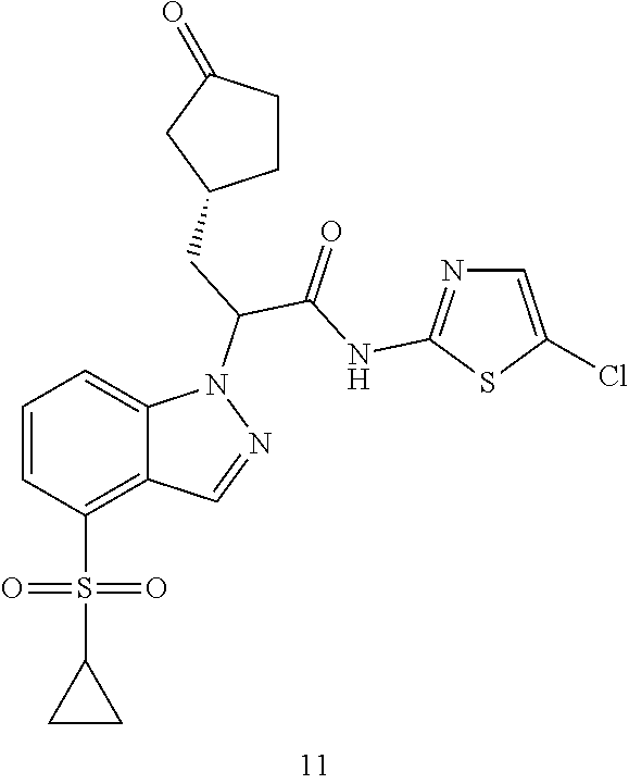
C1=CC(S(C2CC2)(=O)=O)=C2C(=C1)N(C(CC1CCC(=O)C1)C(NC1=NC=C(Cl)S1)=O)N=C2
